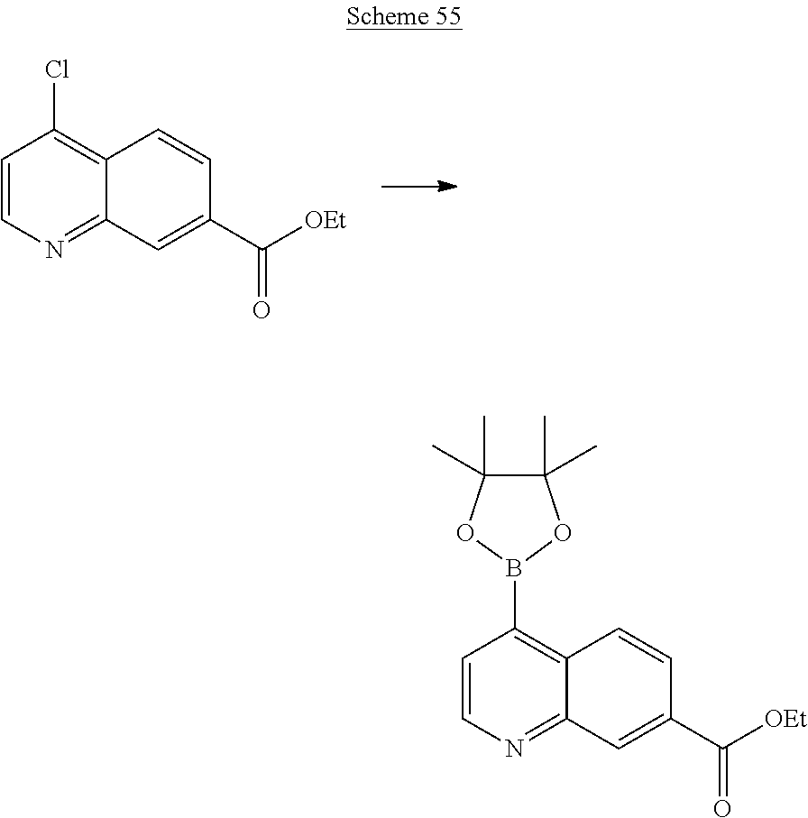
C12=C(Cl)C=CN=C1C=C(C([OEt])=O)C=C2.C12=C(B3OC(C)(C)C(C)(C)O3)C=CN=C1C=C(C([OEt])=O)C=C2
